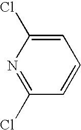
C1=CC=C(Cl)N=C1Cl
